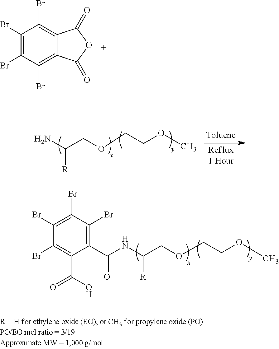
C1(Br)=C(Br)C(Br)=C2C(=C1Br)C(=O)OC2=O.NC(COCCOC)[R].C1(Br)=C(Br)C(Br)=C(C(=O)NC(COCCOC)[R])C(C(O)=O)=C1Br
